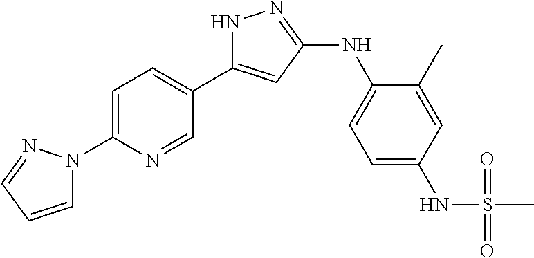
N1C(C2=CC=C(N3C=CC=N3)N=C2)=CC(NC2=CC=C(NS(C)(=O)=O)C=C2C)=N1
